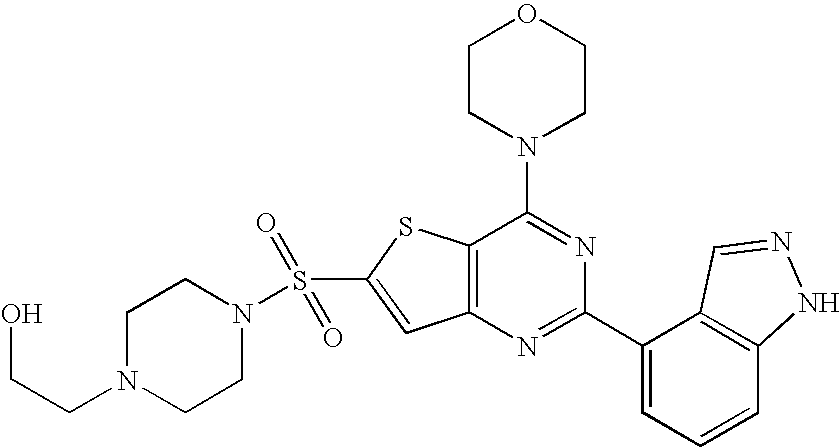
C1CN(C2=NC(C3=CC=CC4=C3C=NN4)=NC3=C2SC(S(=O)(=O)N2CCN(CCO)CC2)=C3)CCO1
